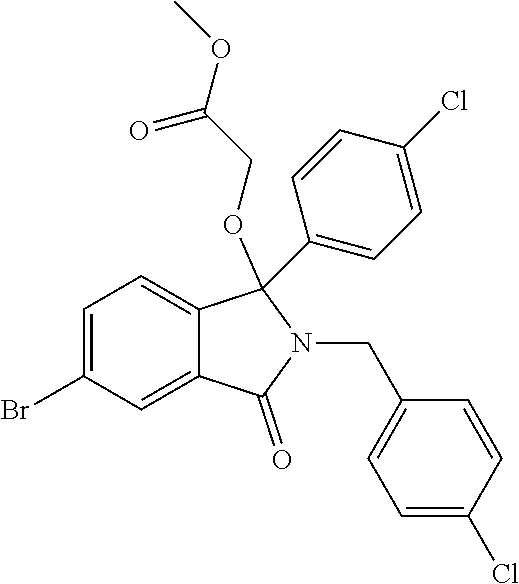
C1=C(Br)C=C2C(=C1)C(OCC(OC)=O)(C1=CC=C(Cl)C=C1)N(CC1=CC=C(Cl)C=C1)C2=O
